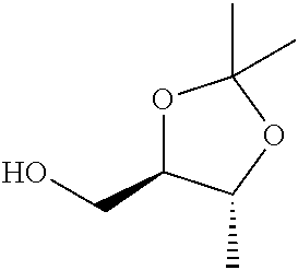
OCC1OC(C)(C)OC1C
